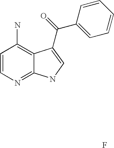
C1=CN=C2C(=C1N)C(C(=O)C1=CC=CC=C1)=CN2.F
